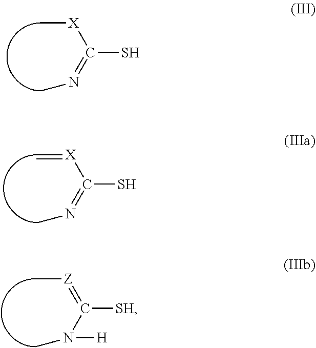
[X](C(=NC)S)C.[X](C(=NC)S)=C.[Z](=C(N(C)[H])[SH])C
